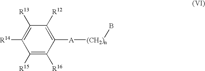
C1([R15])=C([R16])C([A][(CH2)n]B)=C([R12])C([R13])=C1[R14]
